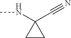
C1CC1(C#N)NC
